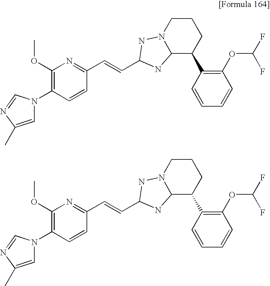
N1(C2=C(OC)N=C(C=CC3NN4CCCC(C5=C(OC(F)F)C=CC=C5)C4N3)C=C2)C=C(C)N=C1.N1(C2=C(OC)N=C(C=CC3NN4CCCC(C5=C(OC(F)F)C=CC=C5)C4N3)C=C2)C=C(C)N=C1
